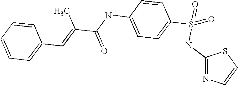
C(C(NC1=CC=C(S(NC2=NC=CS2)(=O)=O)C=C1)=O)(=CC1=CC=CC=C1)C
